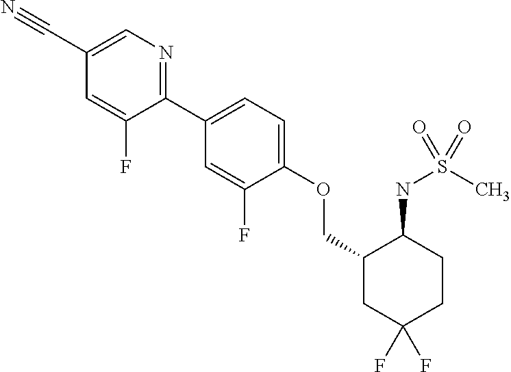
C1(C2=CC=C(OCC3CC(F)(F)CCC3NS(C)(=O)=O)C(F)=C2)=NC=C(C#N)C=C1F
